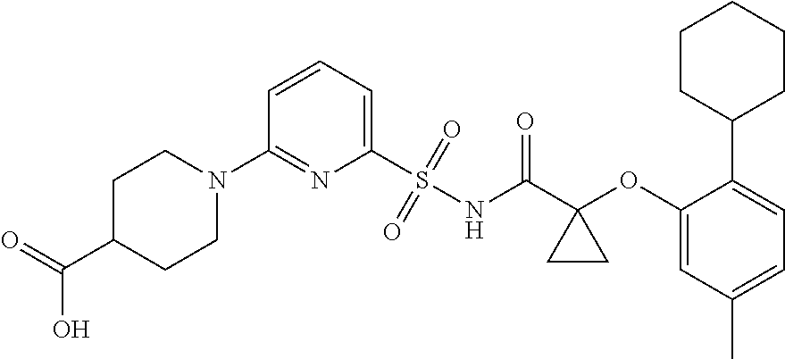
C1(N2CCC(C(O)=O)CC2)=NC(S(=O)(=O)NC(C2(OC3=CC(C)=CC=C3C3CCCCC3)CC2)=O)=CC=C1
